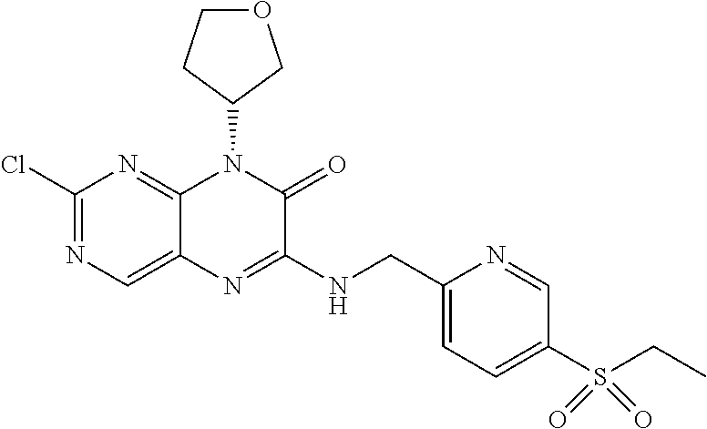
C1(Cl)=NC=C2C(=N1)N(C1COCC1)C(=O)C(NCC1=CC=C(S(CC)(=O)=O)C=N1)=N2
